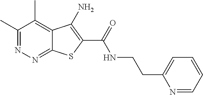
C1(C)=NN=C2C(=C1C)C(N)=C(C(=O)NCCC1=CC=CC=N1)S2
